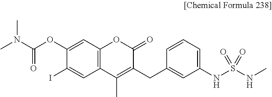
C12=C(C=C(OC(N(C)C)=O)C(I)=C1)OC(=O)C(CC1=CC(NS(NC)(=O)=O)=CC=C1)=C2C
